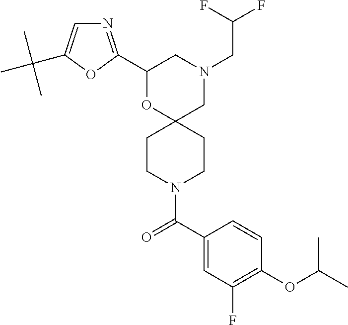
N1(CC(F)F)CC2(OC(C3=NC=C(C(C)(C)C)O3)C1)CCN(C(C1=CC(F)=C(OC(C)C)C=C1)=O)CC2
